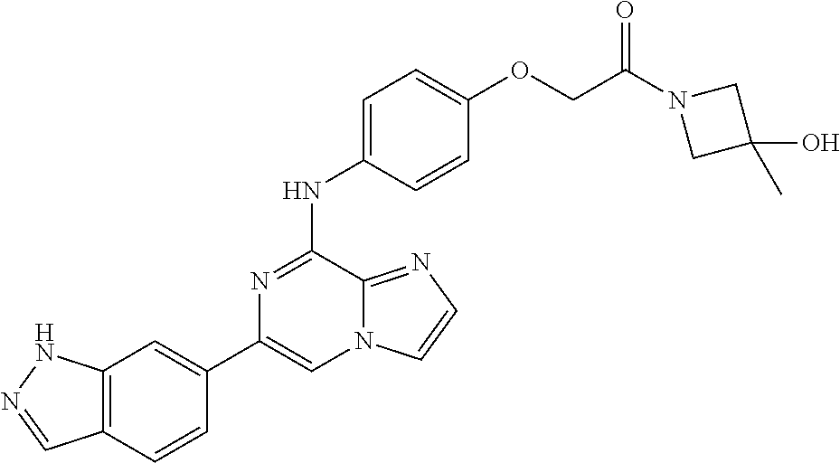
C1(C2=CC3=C(C=C2)C=NN3)=CN2C(=NC=C2)C(NC2=CC=C(OCC(=O)N3CC(C)(O)C3)C=C2)=N1
